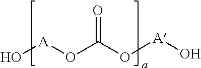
O[A]OC(O[A]O)=O
